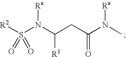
S(N(C(CC(N(C)[Ra])=O)[R1])[Ra])([R2])(=O)=O
